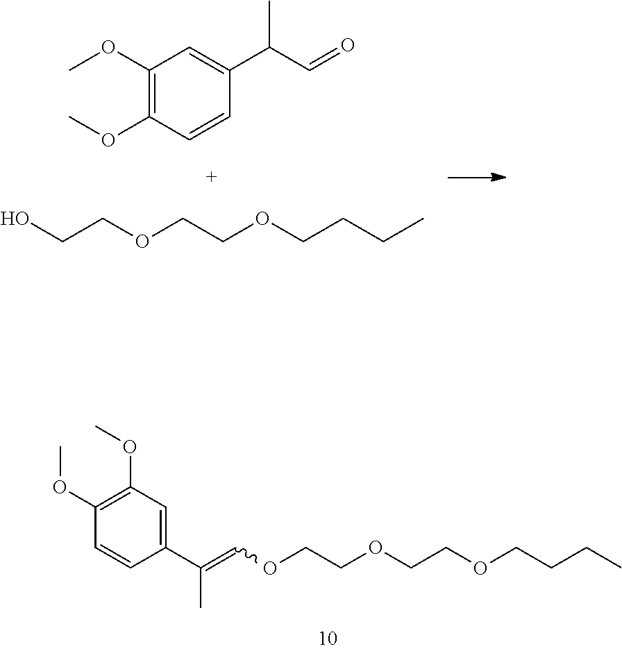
C1(OC)=C(OC)C=CC(C(C=O)C)=C1.OCCOCCOCCCC.C(C)(=COCCOCCOCCCC)C1=CC(OC)=C(OC)C=C1
